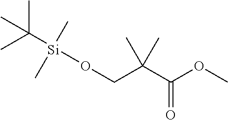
C(C(C(OC)=O)(C)C)O[Si](C(C)(C)C)(C)C
